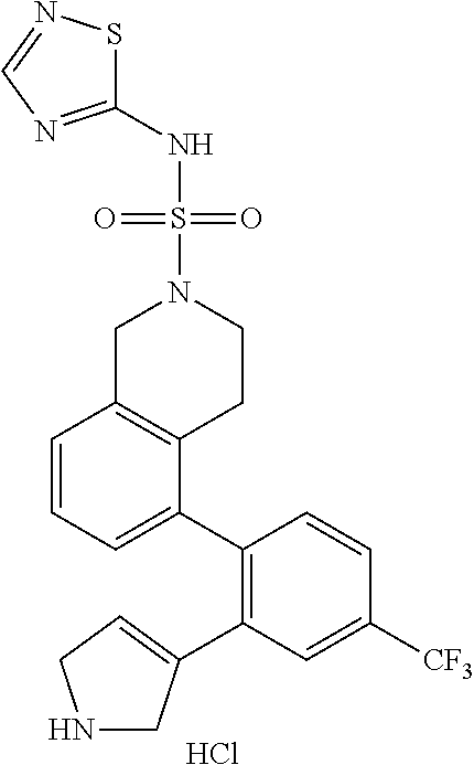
C1(NS(=O)(N2CC3=C(CC2)C(C2=C(C4=CCNC4)C=C([CF3])C=C2)=CC=C3)=O)=NC=NS1.Cl
